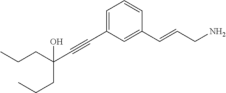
C1=C(C#CC(CCC)(CCC)O)C=C(C=CCN)C=C1
